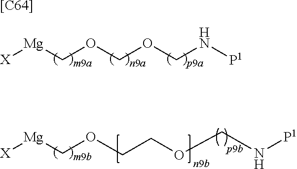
[Mg](COCCOCN[P1])[X].[Mg](COCOCN[P1])[X].[[C64]]
